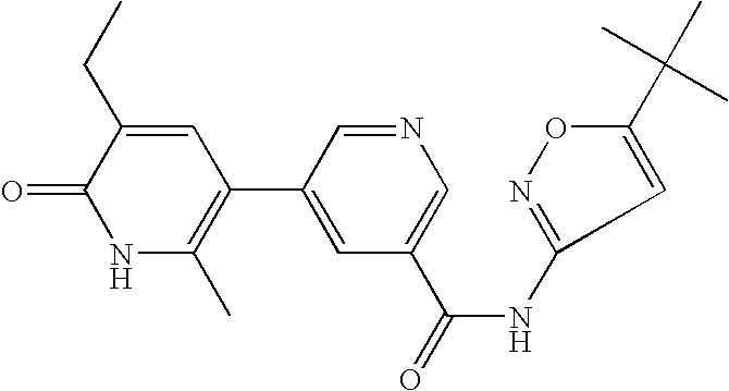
N1C(C)=C(C2=CC(C(NC3=NOC(C(C)(C)C)=C3)=O)=CN=C2)C=C(CC)C1=O
